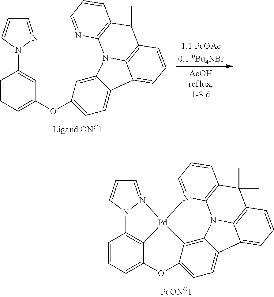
C1=NN(C2=CC(OC3=CC=C4C(=C3)N3C5=C(C(C)(C)C6=C3N=CC=C6)C=CC=C45)=CC=C2)C=C1.C1=N2N(C=C1)C1=C3C(=CC=C1)OC1=CC=C4C5=C1[Pd]23N1=CC=CC2=C1N5C1=C(C2(C)C)C=CC=C41
